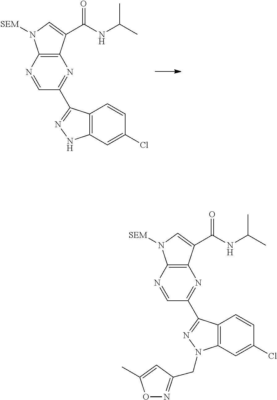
C12=C(N=CC(C3=NNC4=C3C=CC(Cl)=C4)=N1)N([SEM])C=C2C(NC(C)C)=O.C12=C(N=CC(C3=NN(CC4=NOC(C)=C4)C4=C3C=CC(Cl)=C4)=N1)N([SEM])C=C2C(NC(C)C)=O
